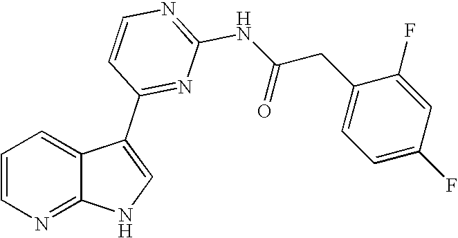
C1=CN=C2C(=C1)C(C1=NC(NC(CC3=CC=C(F)C=C3F)=O)=NC=C1)=CN2
